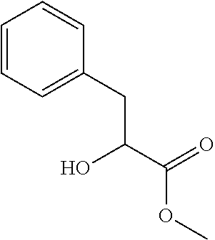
C1=CC=C(CC(C(=O)OC)O)C=C1
